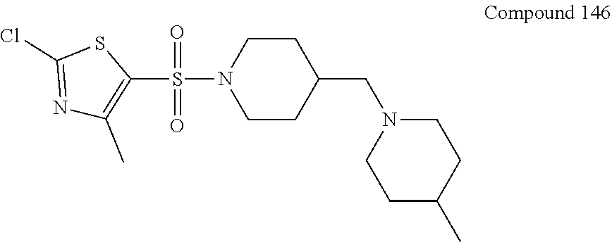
C1CN(S(=O)(=O)C2=C(C)N=C(Cl)S2)CCC1CN1CCC(C)CC1
